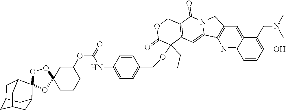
C12(OOC3(C4CC5CC(C4)CC3C5)O1)CC(OC(NC1=CC=C(COC3(CC)C4=C(COC3=O)C(=O)N3C(=C4)C4=C(C3)C=C3C(=N4)C=CC(O)=C3CN(C)C)C=C1)=O)CCC2
